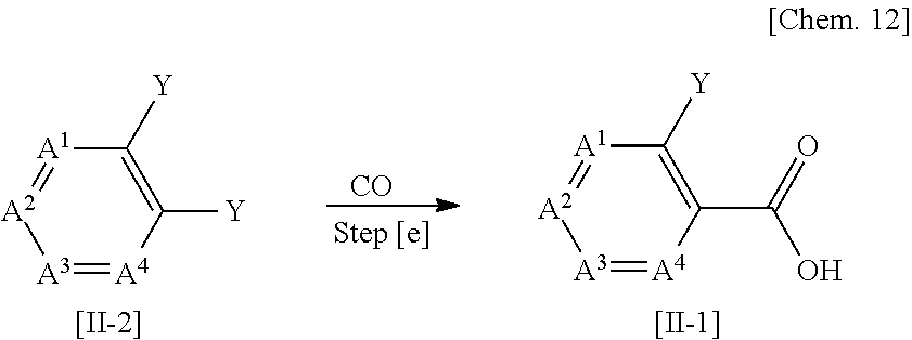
[CO].C1([Y])=C([Y])[A4]=[A3][A2]=[A1]1.[[II-2]].C1([Y])=C(C(O)=O)[A4]=[A3][A2]=[A1]1.[[II-1]]
